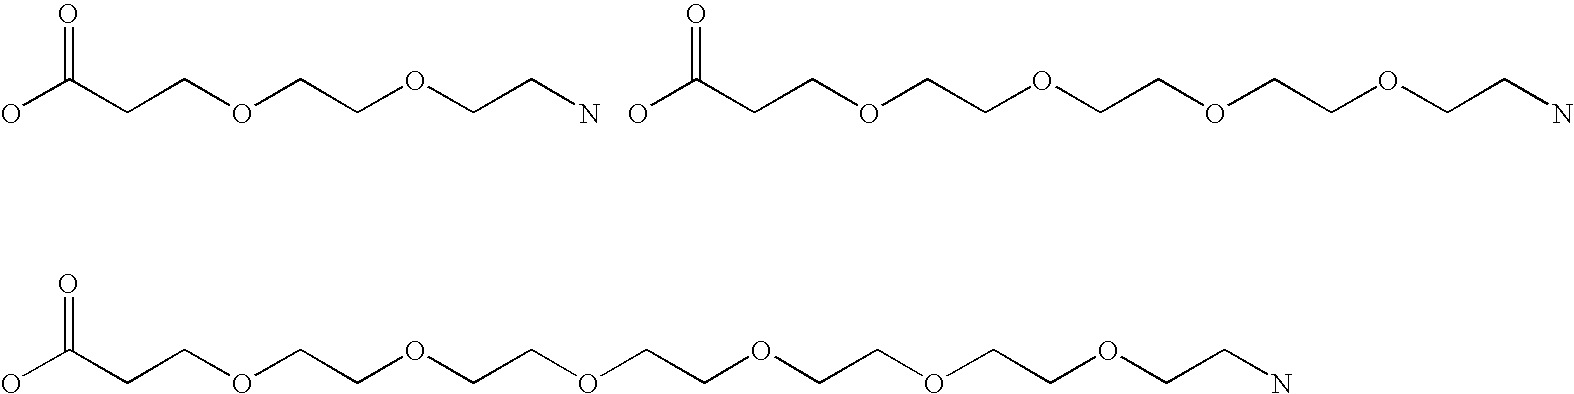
OC(CCOCCOCCN)=O.OC(CCOCCOCCOCCOCCN)=O.OC(CCOCCOCCOCCOCCOCCOCCN)=O
